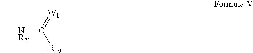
C[NR21]C([R19])=[W1]
